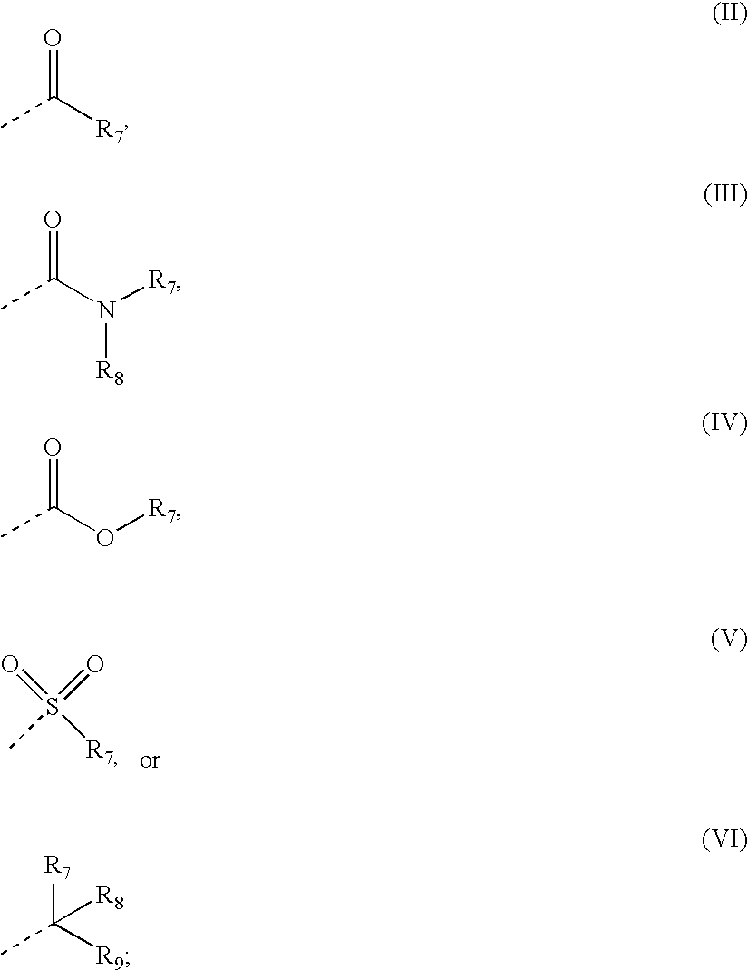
S(=O)([R7])(=O)C.CC([R7])=O.CC(N([R7])[R8])=O.CC(O[R7])=O.[R7]C([R9])(C)[R8]
